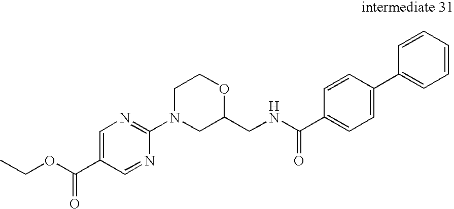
C1=C(C(OCC)=O)C=NC(N2CC(CNC(C3=CC=C(C4=CC=CC=C4)C=C3)=O)OCC2)=N1
